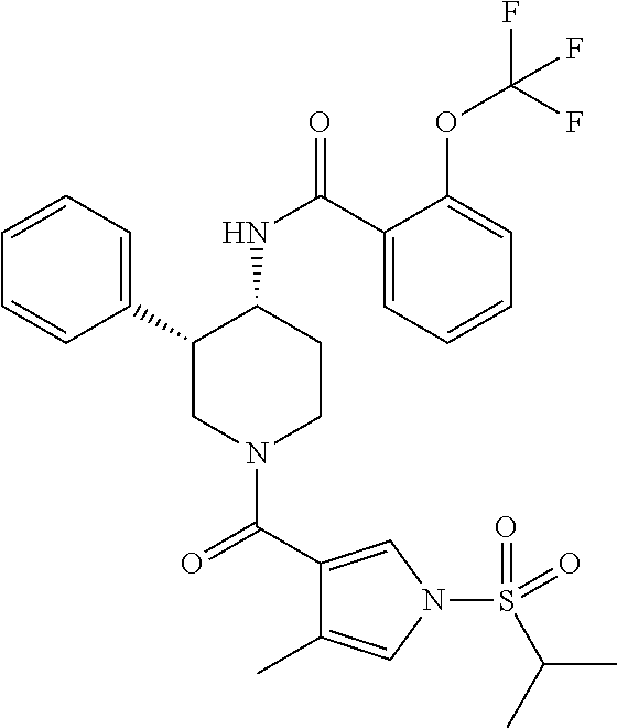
C1=CC=C(C2CN(C(C3=CN(S(C(C)C)(=O)=O)C=C3C)=O)CCC2NC(=O)C2=CC=CC=C2OC(F)(F)F)C=C1
